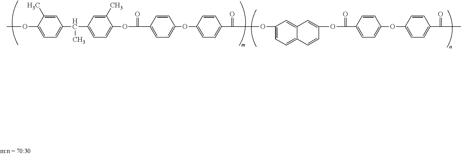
C1=C(C)C(OC)=CC=C1C(C1=CC=C(OC(C2=CC=C(OC3=CC=C(C(=O)OC4=CC=C5C(=C4)C=C(OC(C4=CC=C(OC6=CC=C(C(C)=O)C=C6)C=C4)=O)C=C5)C=C3)C=C2)=O)C(C)=C1)C
